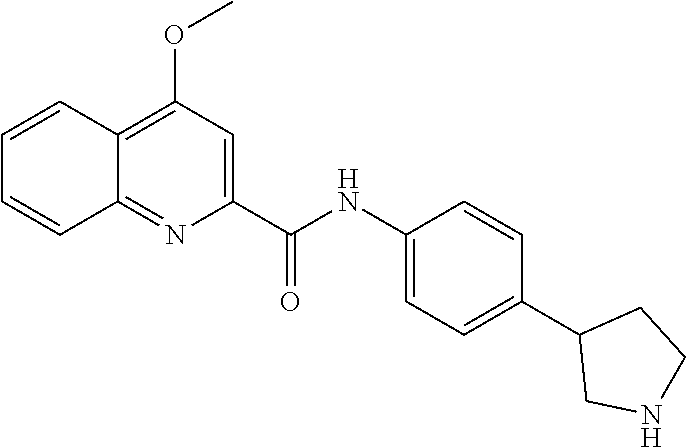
C1(NC(C2=CC(OC)=C3C(=N2)C=CC=C3)=O)=CC=C(C2CNCC2)C=C1
